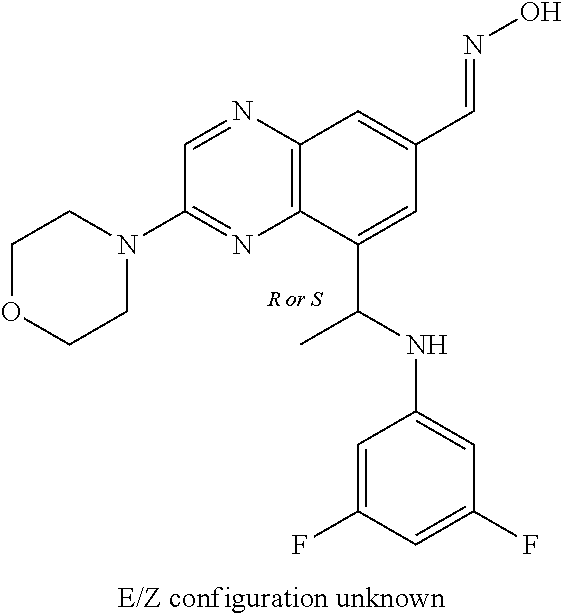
C12=C(N=CC(N3CCOCC3)=N1)C=C(C=NO)C=C2C(NC1=CC(F)=CC(F)=C1)C
